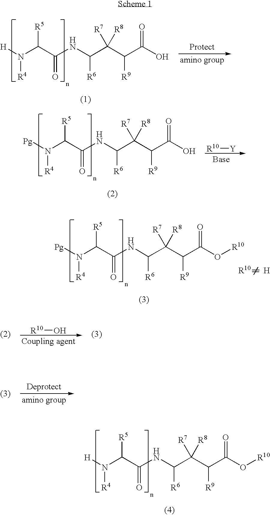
[H]N(C(C(NC(C(C(C(O)=O)[R9])([R7])[R8])[R6])=O)[R5])[R4].[Pg]N(C(C(NC(C(C(C(O)=O)[R9])([R7])[R8])[R6])=O)[R5])[R4].[R10][Y].[H]N(C(C(NC(C(C(C(O[R10])=O)[R9])([R7])[R8])[R6])=O)[R5])[R4].[Pg]N(C(C(NC(C(C(C(O[R10])=O)[R9])([R7])[R8])[R6])=O)[R5])[R4].[H].[R10]O
